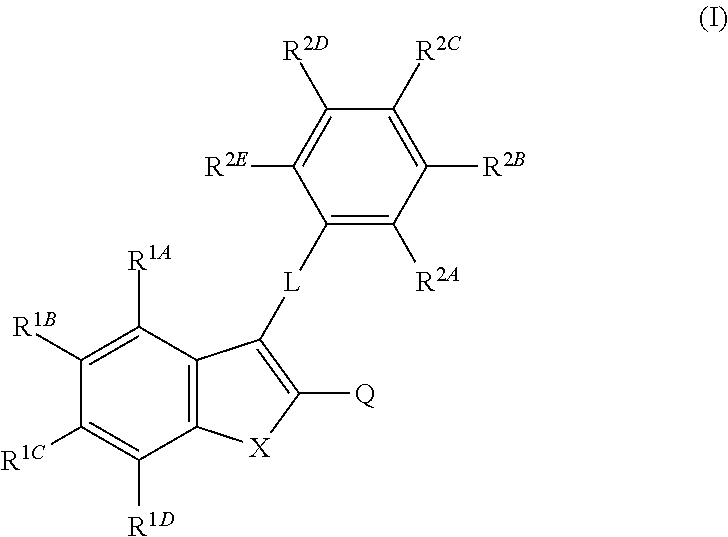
C1([R1B])=C([R1A])C2=C(C([R1D])=C1[R1C])[X]C([Q])=C2[L]C1=C([R2A])C([R2B])=C([R2C])C([R2D])=C1[R2E]
